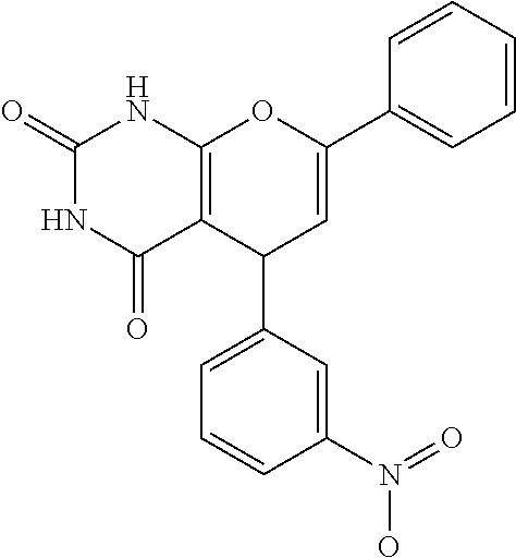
C1(=O)NC(=O)C2=C(N1)OC(C1=CC=CC=C1)=CC2C1=CC=CC(N(=O)O)=C1
